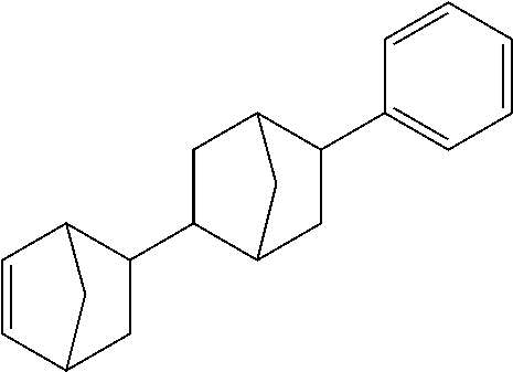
C1C(C2CC3C=CC2C3)C2CC(C3=CC=CC=C3)C1C2
